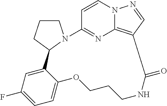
C1CN2C(C1)C1=CC(F)=CC=C1OCCCNC(=O)C1=C3N=C2C=CN3N=C1
